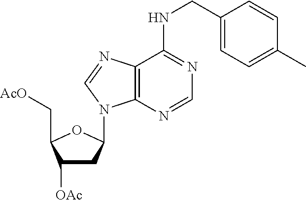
C1([OAc])CC(N2C3=C(C(NCC4=CC=C(C)C=C4)=NC=N3)N=C2)OC1C[AcO]
